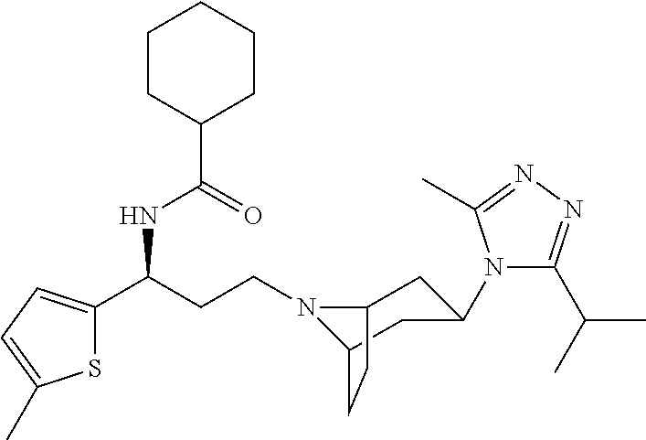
N1(CCC(C2=CC=C(C)S2)NC(C2CCCCC2)=O)C2CC(N3C(C(C)C)=NN=C3C)CC1CC2
